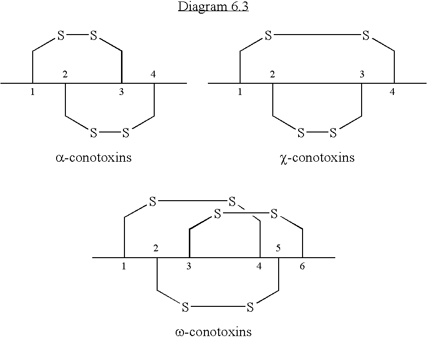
CC1CSSCC2C3C1CSSCC2C(C)CSSC3.C1(C)CSSCC2C1CSSCC2C.C1(C)CSSCC(C)C2C1CSSC2
